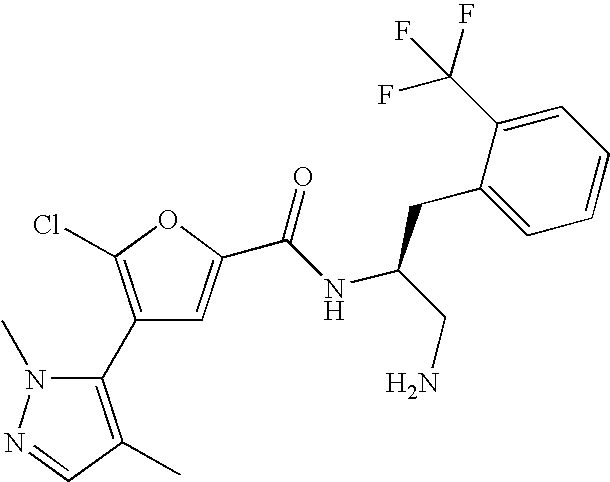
C1(C2=C(C)C=NN2C)=C(Cl)OC(C(NC(CN)CC2=CC=CC=C2C(F)(F)F)=O)=C1
